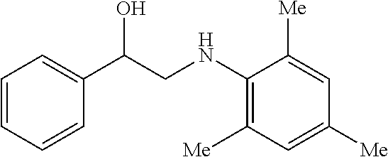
C1=CC=CC(C(CNC2=C([Me])C=C([Me])C=C2[Me])O)=C1
